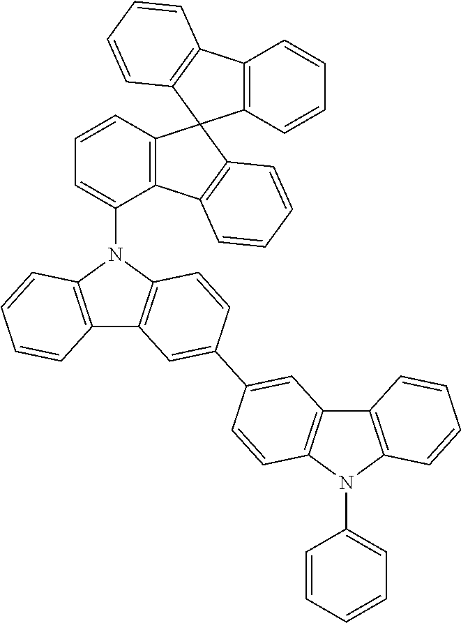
C12=C(N(C3=CC=CC4=C3C3=C(C45C4=C(C6=C5C=CC=C6)C=CC=C4)C=CC=C3)C3=C1C=C(C1=CC4=C(C=C1)N(C1=CC=CC=C1)C1=C4C=CC=C1)C=C3)C=CC=C2
